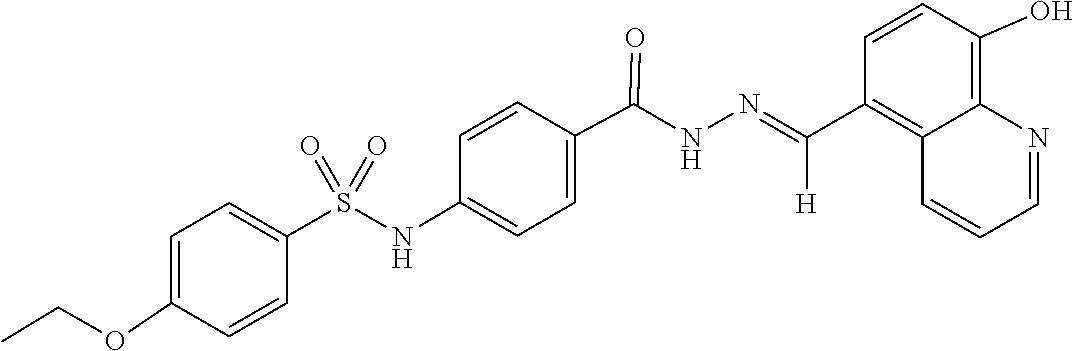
C1=CC(O)=C2C(=C1C(=NNC(C1=CC=C(NS(C3=CC=C(OCC)C=C3)(=O)=O)C=C1)=O)[H])C=CC=N2
